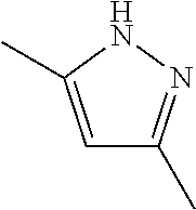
N1C(C)=CC(C)=N1
